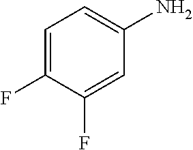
C1=C(F)C(F)=CC(N)=C1
